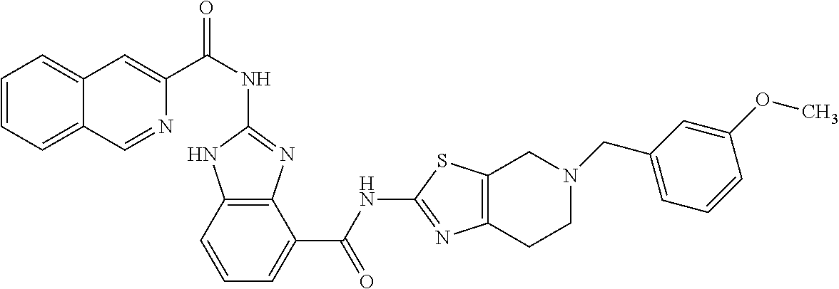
C1(NC(C2=CC3=CC=CC=C3C=N2)=O)=NC2=C(N1)C=CC=C2C(NC1=NC2=C(S1)CN(CC1=CC=CC(OC)=C1)CC2)=O
